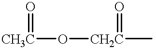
[CH3C](=O)O[CH2C](C)=O
